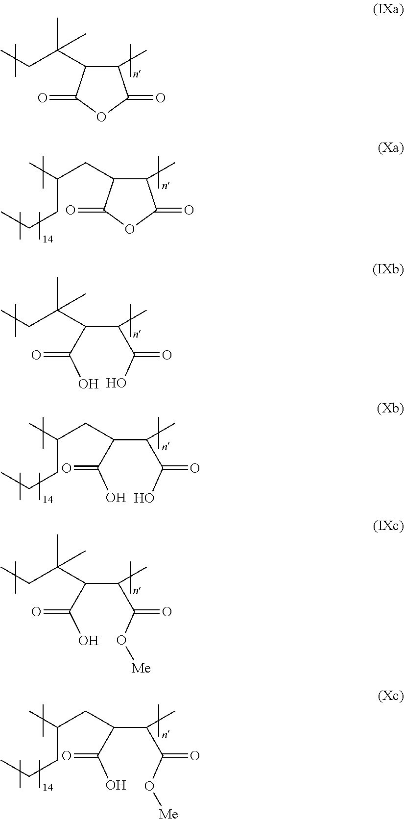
C1(C)C(C(CC)(C)C)C(=O)OC1=O.C1(C)C(CC(C)CCC)C(=O)OC1=O.C(C(C(CC)(C)C)C(O)=O)(C)C(O)=O.C(C(CC(C)CCC)C(O)=O)(C)C(O)=O.C(C(C(CC)(C)C)C(O)=O)(C)C(O[Me])=O.C(C(CC(C)CCC)C(O)=O)(C)C(O[Me])=O
